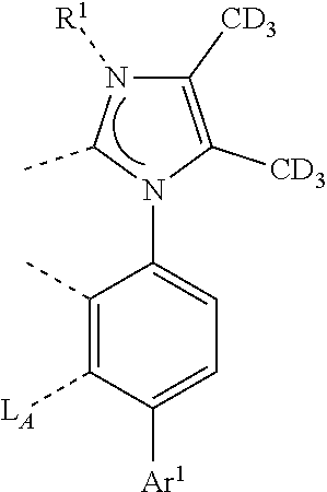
C1(C)=C([LA])C([Ar1])=CC=C1N1C(C)N([R1])C([CD3])=C1[CD3]
